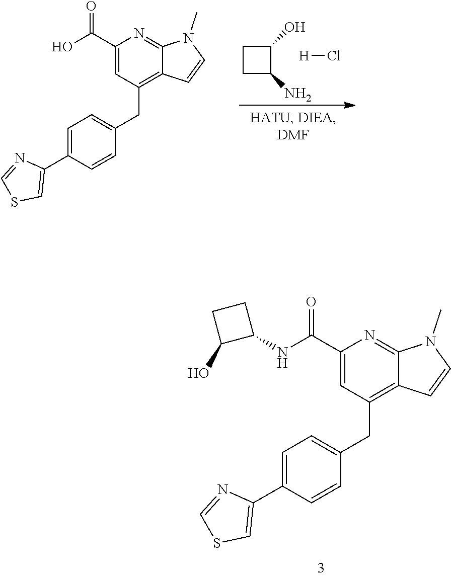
C1C(N)C(O)C1.[H]Cl.OC(C1=CC(CC2=CC=C(C3=CSC=N3)C=C2)=C2C(=N1)N(C)C=C2)=O.N(C(C1=CC(CC2=CC=C(C3=CSC=N3)C=C2)=C2C(=N1)N(C)C=C2)=O)C1CCC1O
